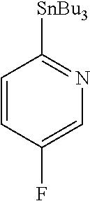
C1=CC(F)=CN=C1[SnBu3]
